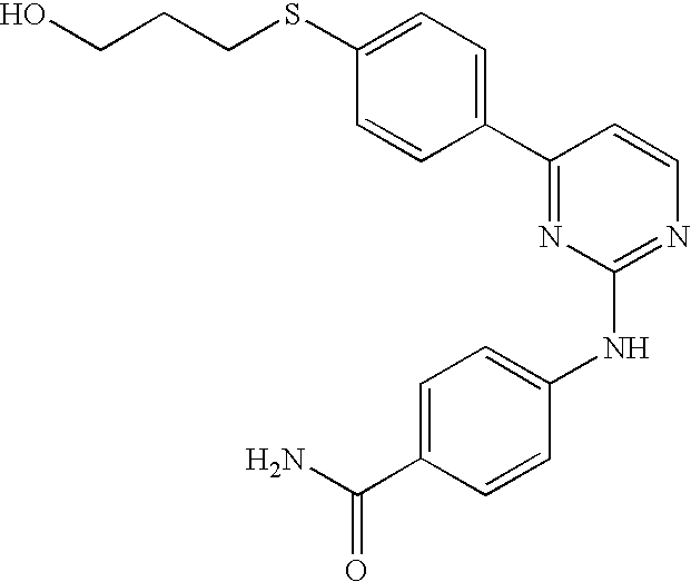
C(CCO)SC1=CC=C(C2=NC(NC3=CC=C(C(N)=O)C=C3)=NC=C2)C=C1
